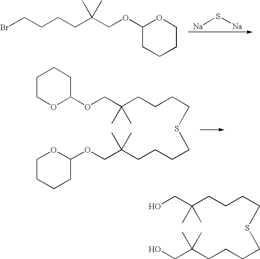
BrCCCCC(COC1OCCCC1)(C)C.[Na]S[Na].C1COC(OCC(CCCCSCCCCC(COC2OCCCC2)(C)C)(C)C)CC1.OCC(CCCCSCCCCC(CO)(C)C)(C)C
